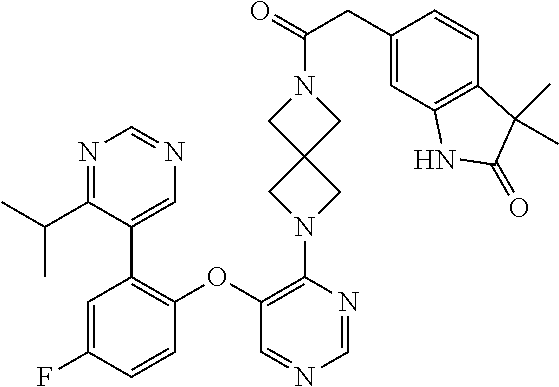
C1(OC2=C(C3=CN=CN=C3C(C)C)C=C(F)C=C2)=C(N2CC3(C2)CN(C(=O)CC2=CC4=C(C=C2)C(C)(C)C(=O)N4)C3)N=CN=C1
